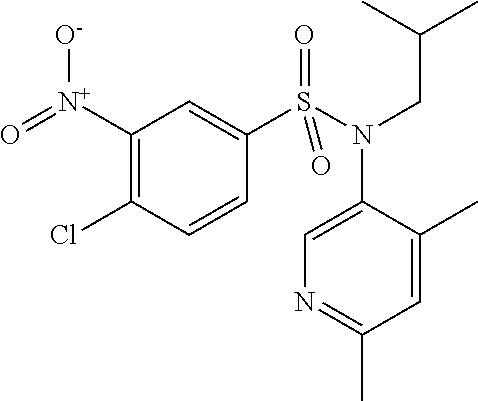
C1(N(S(=O)(=O)C2=CC([N+]([O-])=O)=C(Cl)C=C2)CC(C)C)=CN=C(C)C=C1C
